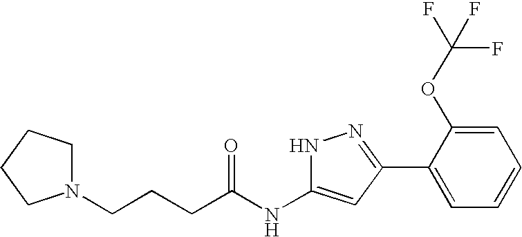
C(CCC(NC1=CC(C2=CC=CC=C2OC(F)(F)F)=NN1)=O)N1CCCC1
